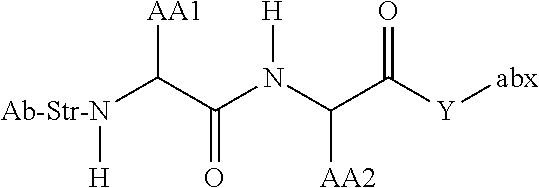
[Ab-Str-N](C([AA1])C(N(C(C([Y][abx])=O)[AA2])[H])=O)[H]
